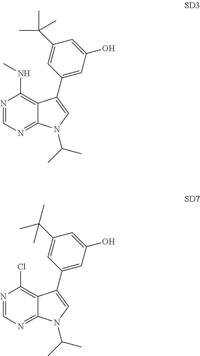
CNC1=C2C(=NC=N1)N(C(C)C)C=C2C1=CC(O)=CC(C(C)(C)C)=C1.ClC1=C2C(=NC=N1)N(C(C)C)C=C2C1=CC(O)=CC(C(C)(C)C)=C1
